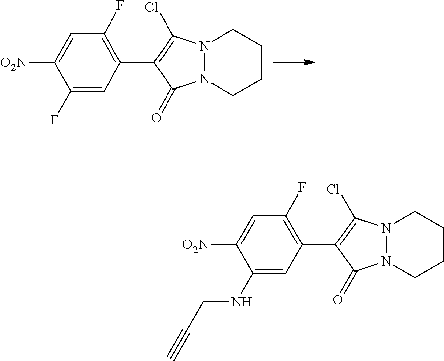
C1(F)=CC(C2=C(Cl)N3N(C2=O)CCCC3)=C(F)C=C1[O2N].C1(NCC#C)=CC(C2=C(Cl)N3N(C2=O)CCCC3)=C(F)C=C1[O2N]
